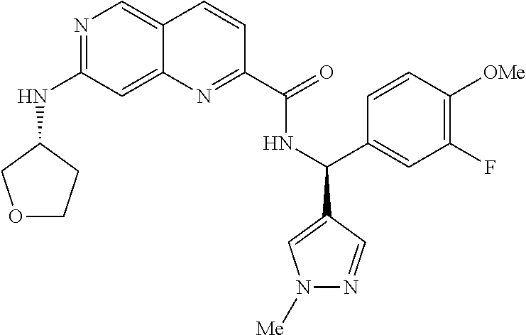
N1=C(NC2COCC2)C=C2C(=C1)C=CC(C(=O)NC(C1=CC(F)=C([OMe])C=C1)C1=CN([Me])N=C1)=N2
